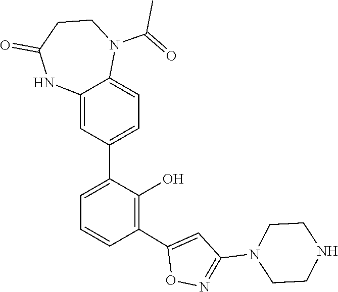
C1(=O)CCN(C(=O)C)C2=CC=C(C3=CC=CC(C4=CC(N5CCNCC5)=NO4)=C3O)C=C2N1
